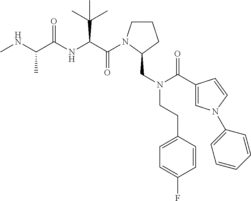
C(=O)(C(C(C)(C)C)NC(=O)C(C)NC)N1CCCC1CN(CCC1=CC=C(F)C=C1)C(=O)C1=CN(C2=CC=CC=C2)C=C1
